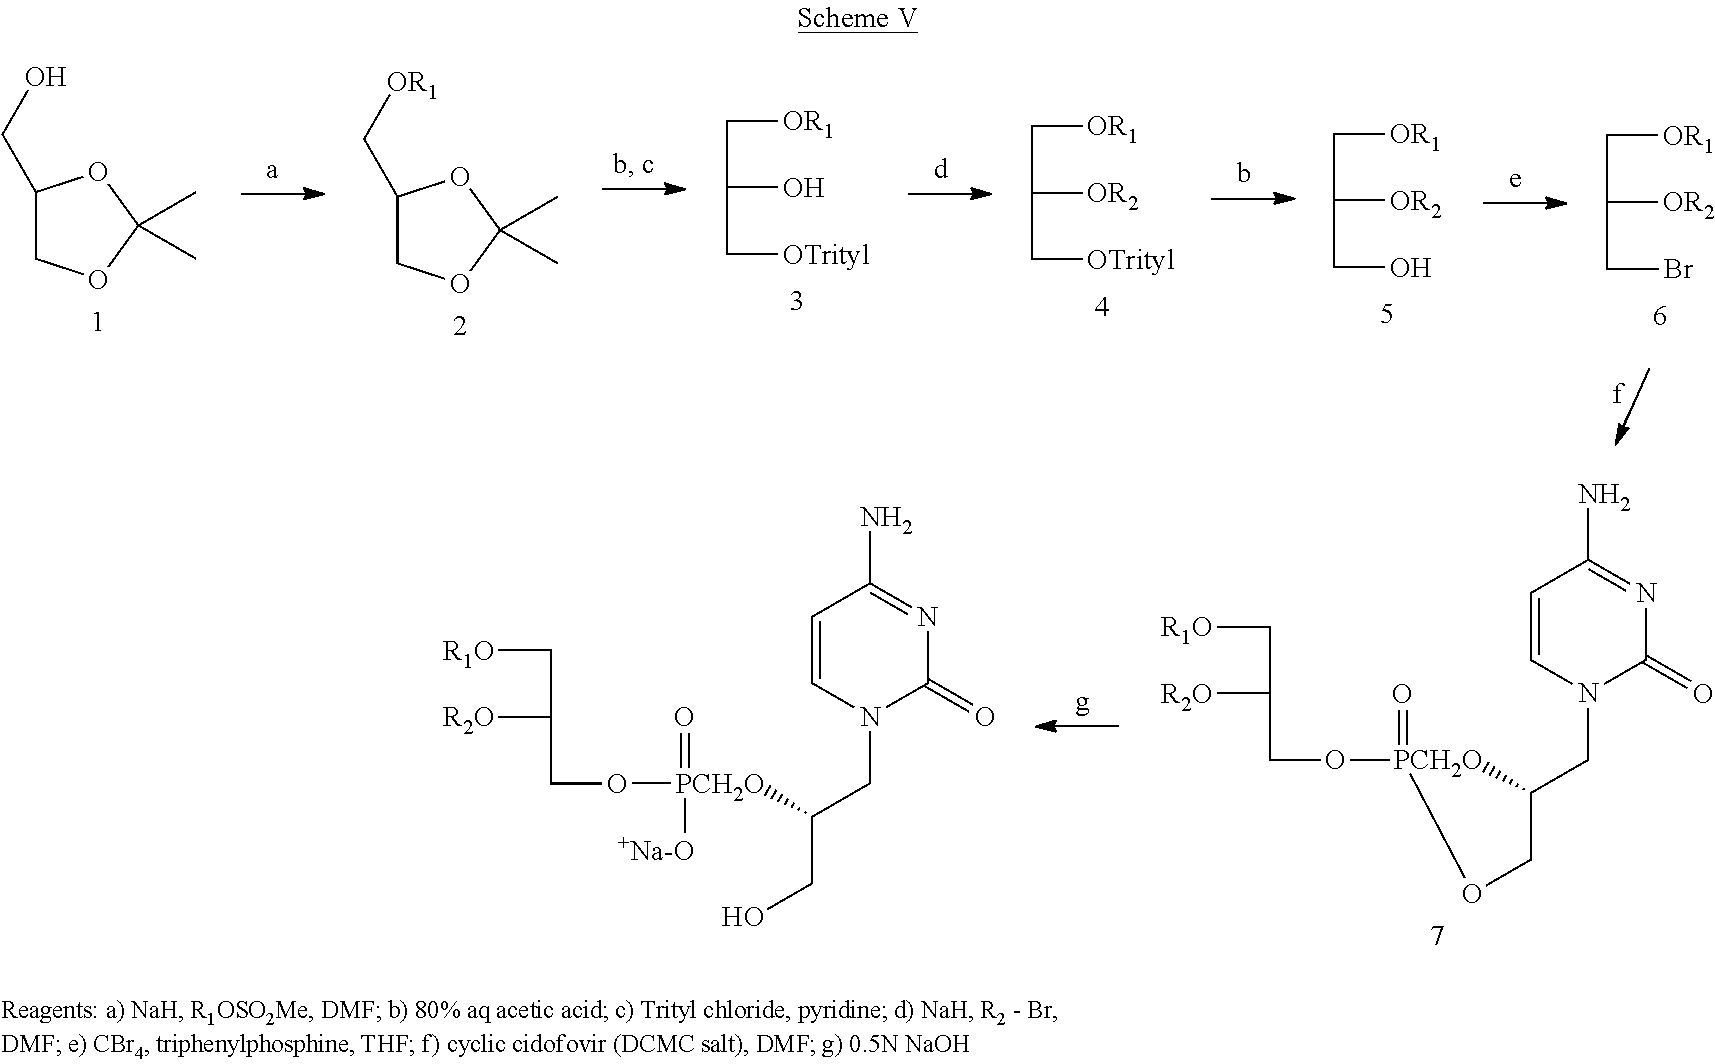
C1(CO)COC(C)(C)O1.C1(C[OR1])COC(C)(C)O1.C(C[OTrityl])(C[OR1])O.C(C[OTrityl])(C[OR1])[OR2].C(CO)(C[OR1])[OR2].C(CBr)(C[OR1])[OR2].C1=CN(CC2CO[PCH2O]2(OCC([R2O])C[R1O])=O)C(=O)N=C1N.C1=CN(CC(CO)[PCH2O](OCC([R2O])C[R1O])(=O)[+Na-O])C(=O)N=C1N
